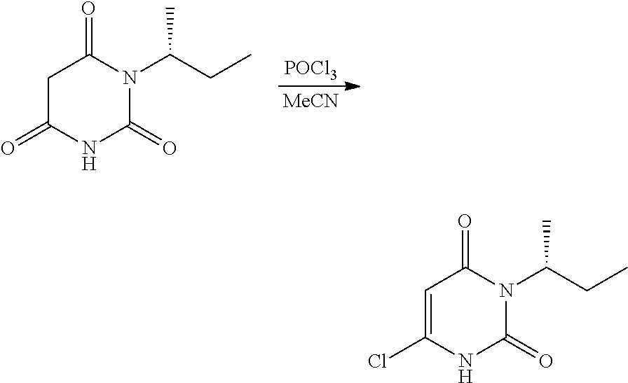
[POCl3].[MeCN].C1C(=O)NC(=O)N(C(CC)C)C1=O.C1=C(Cl)NC(=O)N(C(CC)C)C1=O
